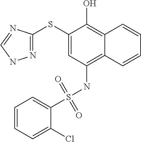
N1=C(SC2=CC(NS(C3=CC=CC=C3Cl)(=O)=O)=C3C(=C2O)C=CC=C3)N=CN1
